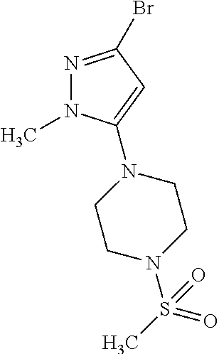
N1=C(Br)C=C(N2CCN(S(=O)(=O)C)CC2)N1C
